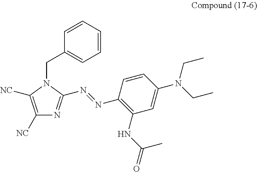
C1([NC])=C([NC])N(CC2=CC=CC=C2)C(N=NC2=C(NC(=O)C)C=C(N(CC)CC)C=C2)=N1
